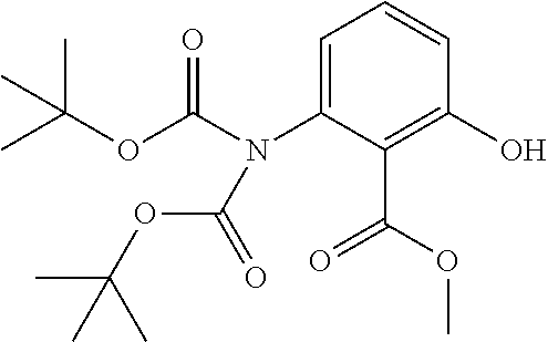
C1(N(C(OC(C)(C)C)=O)C(=O)OC(C)(C)C)=CC=CC(O)=C1C(=O)OC
